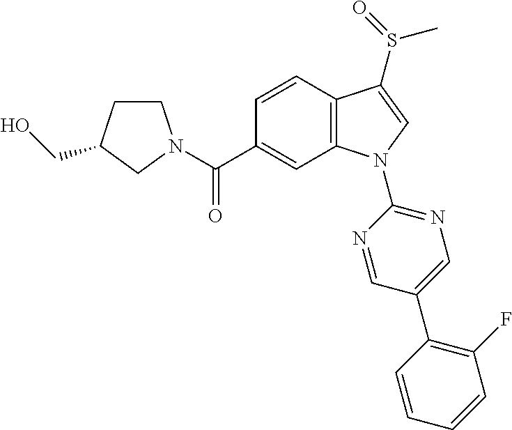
C(C1=CC2=C(C=C1)C(S(C)=O)=CN2C1=NC=C(C2=C(F)C=CC=C2)C=N1)(=O)N1CCC(CO)C1
